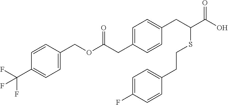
C1=C(CC(OCC2=CC=C(C(F)(F)F)C=C2)=O)C=CC(CC(SCCC2=CC=C(F)C=C2)C(O)=O)=C1
